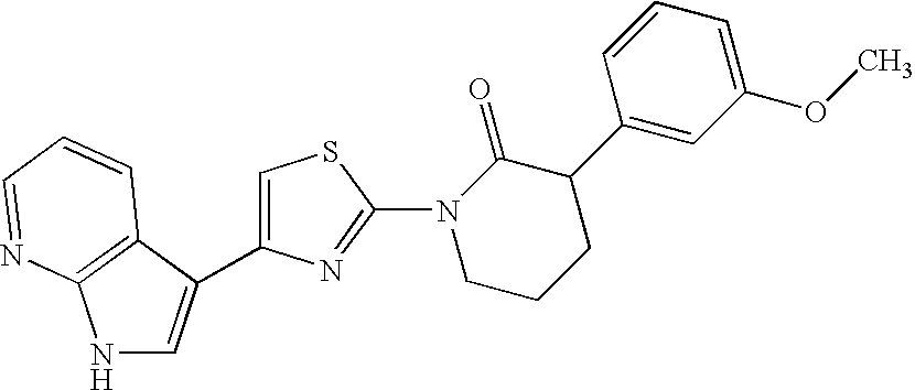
N1C=C(C2=CSC(N3CCCC(C4=CC(OC)=CC=C4)C3=O)=N2)C2=C1N=CC=C2
